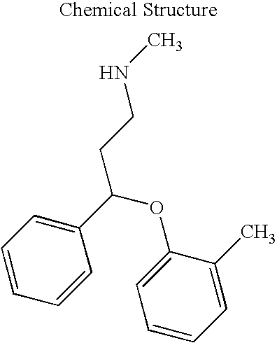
C1=CC=C(C(OC2=CC=CC=C2C)CCNC)C=C1
